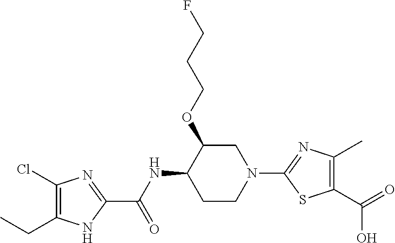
C1CN(C2=NC(C)=C(C(O)=O)S2)CC(OCCCF)C1NC(C1=NC(Cl)=C(CC)N1)=O
